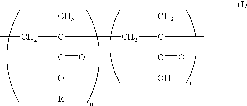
CCC(C)(C(=O)O[R])CC(C)(C(=O)O)C
